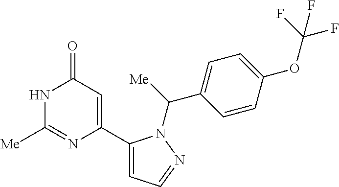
N1C([Me])=NC(C2=CC=NN2C([Me])C2=CC=C(OC(F)(F)F)C=C2)=CC1=O
